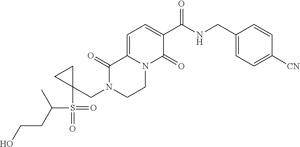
C1(C(NCC2=CC=C([CN])C=C2)=O)=CC=C2N(C1=O)CCN(CC1(S(C(C)CCO)(=O)=O)CC1)C2=O
